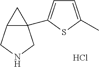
Cl.C12(C3=CC=C(C)S3)C(CNC1)C2
